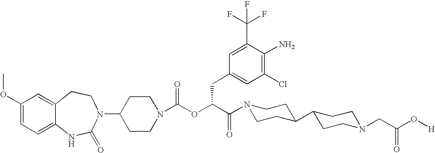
C1(N2C(=O)NC3=CC=C(OC)C=C3CC2)CCN(C(OC(C(=O)N2CCC(C3CCN(CC(O[H])=O)CC3)CC2)CC2=CC(Cl)=C(N)C(C(F)(F)F)=C2)=O)CC1
